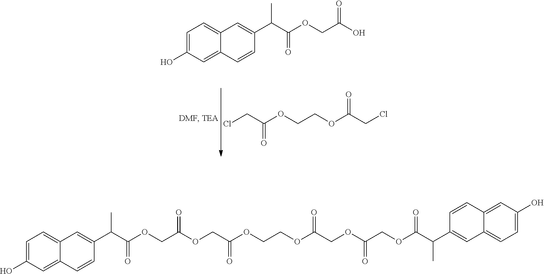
ClCC(OCCOC(CCl)=O)=O.C1=C(O)C=C2C(=C1)C=C(C(C(OCC(O)=O)=O)C)C=C2.C1=C(O)C=C2C(=C1)C=C(C(C(OCC(OCC(OCCOC(COC(COC(C(C1=CC3=CC=C(O)C=C3C=C1)C)=O)=O)=O)=O)=O)=O)C)C=C2
